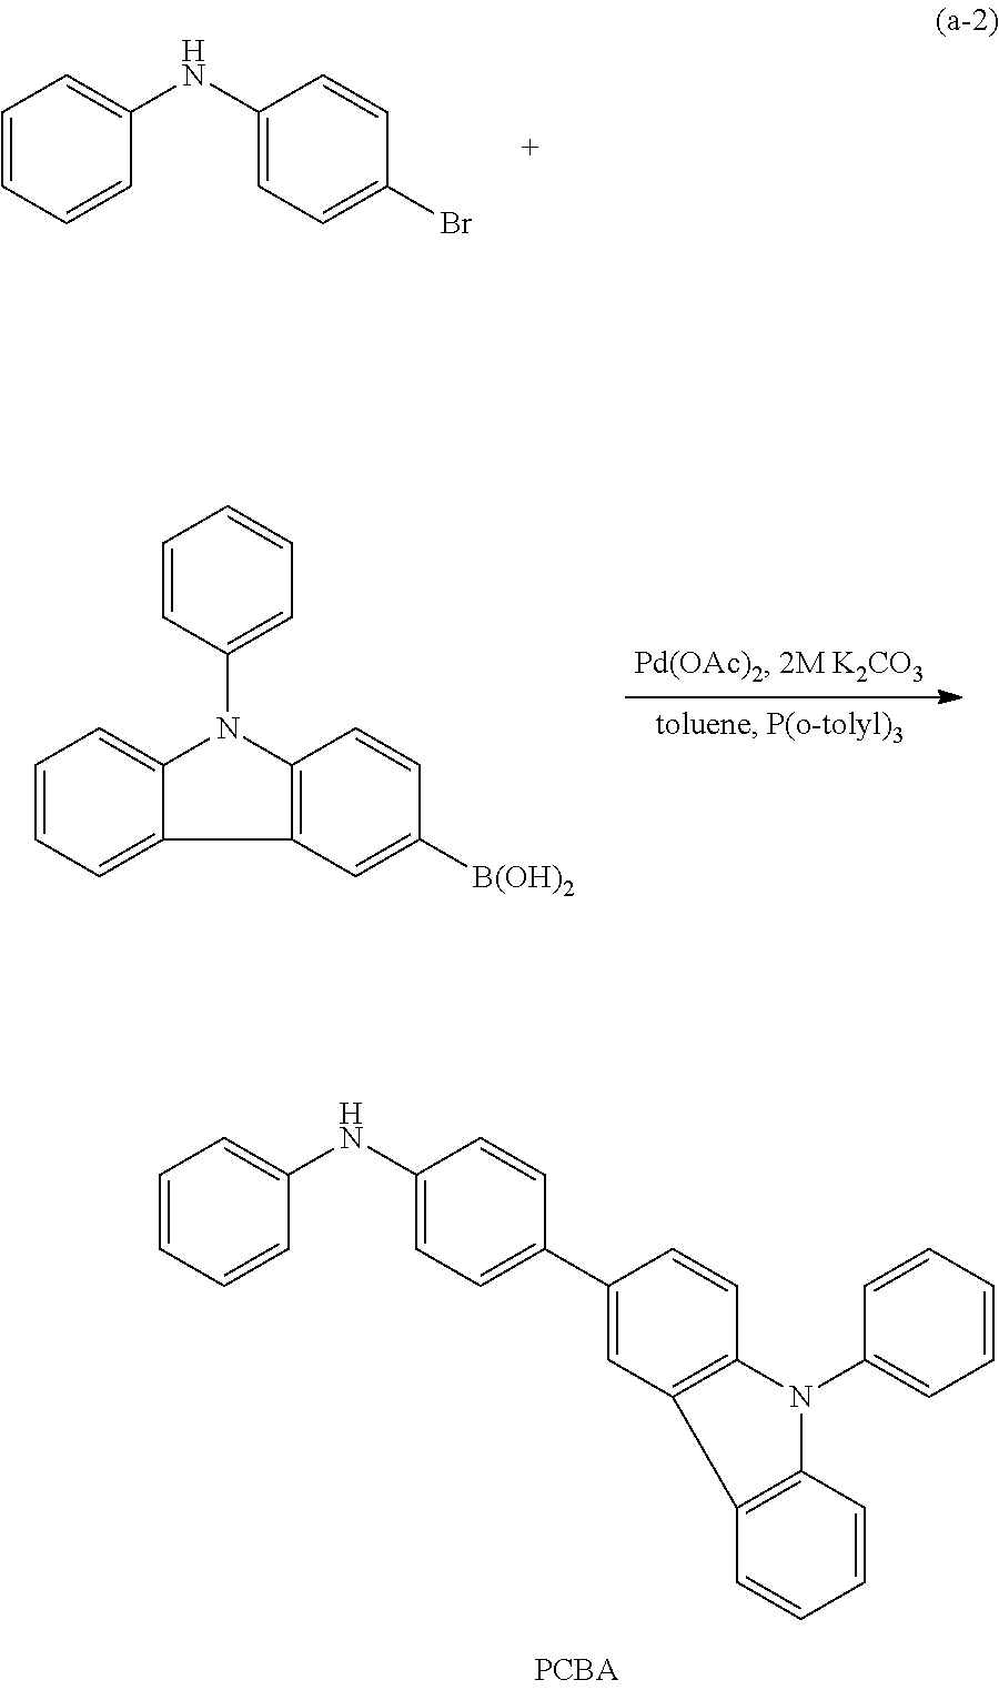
C1=CC=CC(NC2=CC=C(C3=CC4=C(C=C3)N(C3=CC=CC=C3)C3=C4C=CC=C3)C=C2)=C1.C1=CC=C2C(=C1)N(C1=CC=CC=C1)C1=C2C=C([B(OH)2])C=C1.C1=CC=CC(NC2=CC=C(Br)C=C2)=C1
